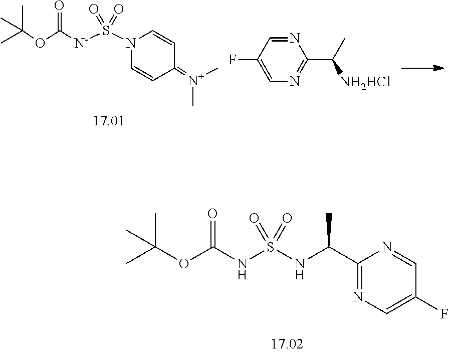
C(OC(NS(NC(C1=NC=C(F)C=N1)C)(=O)=O)=O)(C)(C)C.C(OC([N-]S(N1C=CC(=[N+](C)C)C=C1)(=O)=O)=O)(C)(C)C.N1=CC(F)=CN=C1C(C)[NH2HCl]
